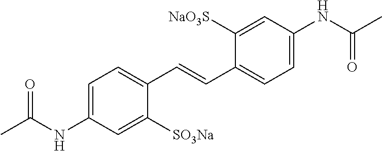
O=C(C)NC1=CC=C(C=CC2=CC=C(NC(=O)C)C=C2[NaO3S])C([SO3Na])=C1
